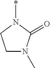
C1N(C)C(=O)N(*)C1
